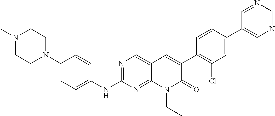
N1(C)CCN(C2=CC=C(NC3=NC=C4C(=N3)N(CC)C(=O)C(C3=C(Cl)C=C(C5=CN=CN=C5)C=C3)=C4)C=C2)CC1
